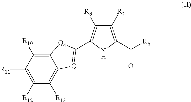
C12=C([R10])C([R11])=C([R12])C([R13])=C1[Q1]=C(C1=C([R8])C([R7])=C(C([R6])=O)N1)[Q4]2
